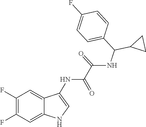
C1(C(NC(C(NC2=CNC3=CC(F)=C(F)C=C32)=O)=O)C2CC2)=CC=C(F)C=C1
